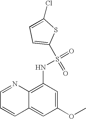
C1=NC2=C(NS(=O)(=O)C3=CC=C(Cl)S3)C=C(OC)C=C2C=C1
